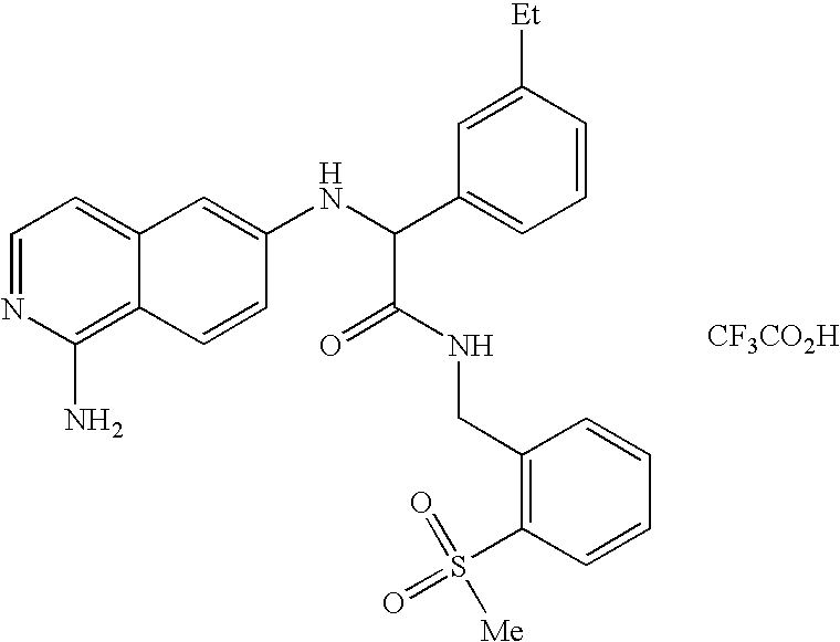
C1=NC(N)=C2C(=C1)C=C(NC(C1=CC=CC([Et])=C1)C(=O)NCC1=C(S(=O)([Me])=O)C=CC=C1)C=C2.[CF3CO2H]
